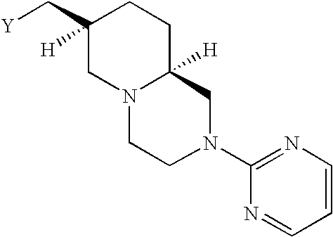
C1(C[Y])([H])CN2C([H])(CC1)CN(C1=NC=CC=N1)CC2
